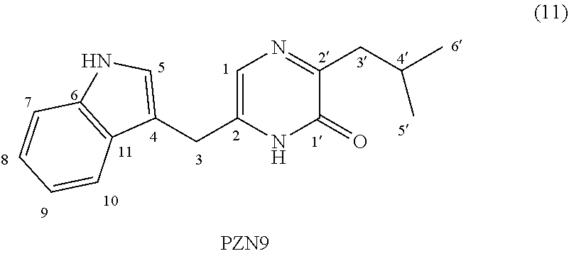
C1(CC2=CN=C(CC(C)C)C(=O)N2)=CNC2=C1C=CC=C2
